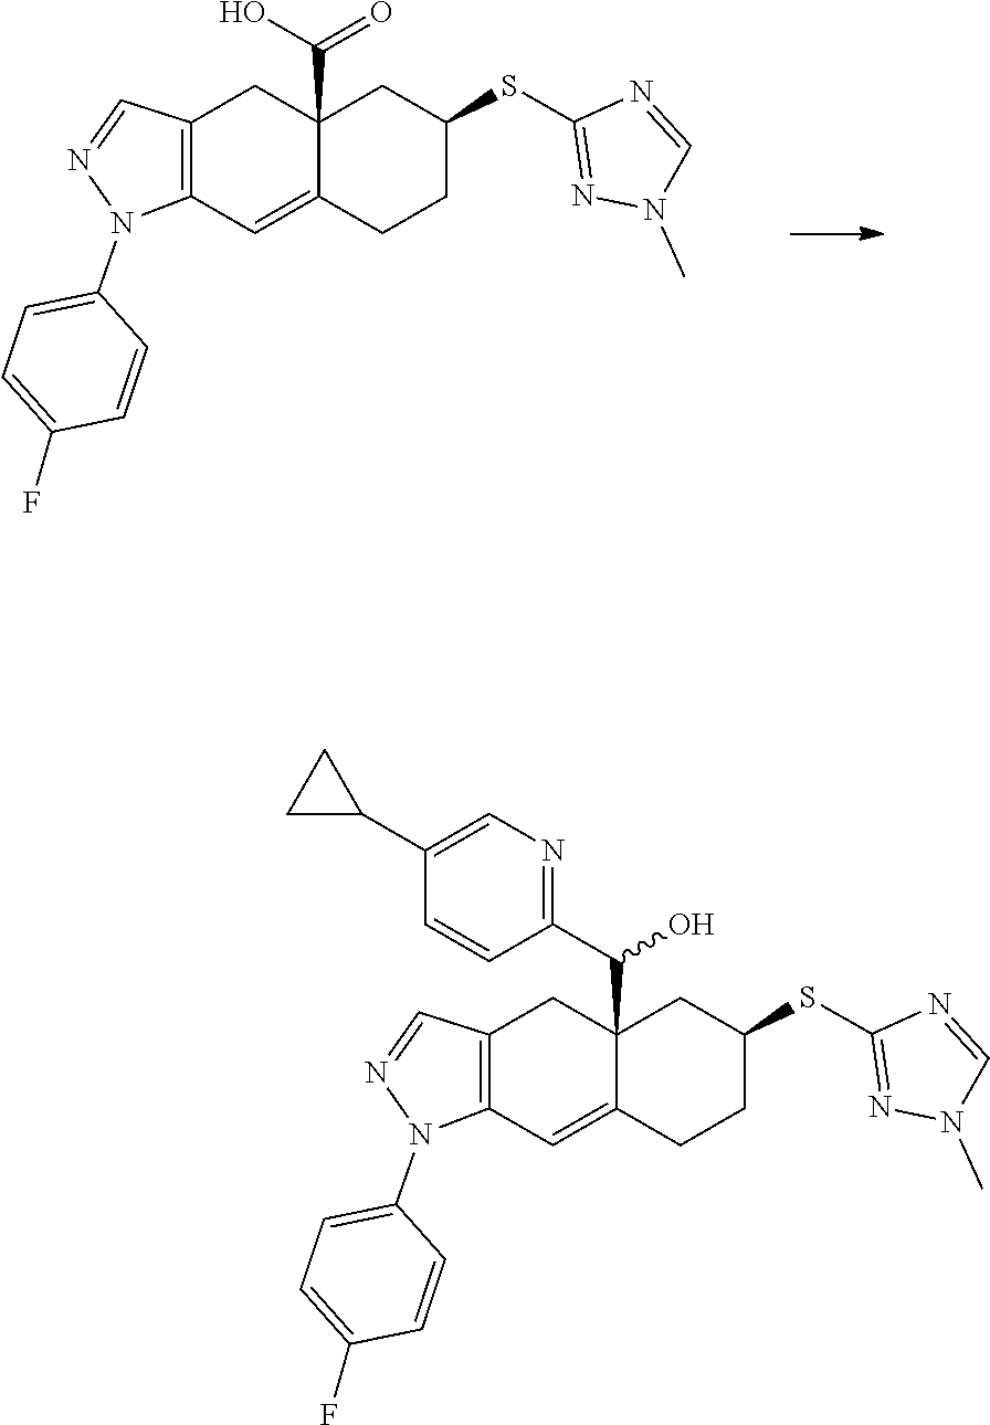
C1=C(N2C3=C(C=N2)CC2(C(O)=O)CC(SC4=NN(C)C=N4)CCC2=C3)C=CC(F)=C1.C1=C(N2C3=C(C=N2)CC2(C(C4=NC=C(C5CC5)C=C4)O)CC(SC4=NN(C)C=N4)CCC2=C3)C=CC(F)=C1
